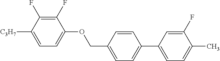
C1(F)=C(F)C([C3H7])=CC=C1OCC1=CC=C(C2=CC=C(C)C(F)=C2)C=C1
